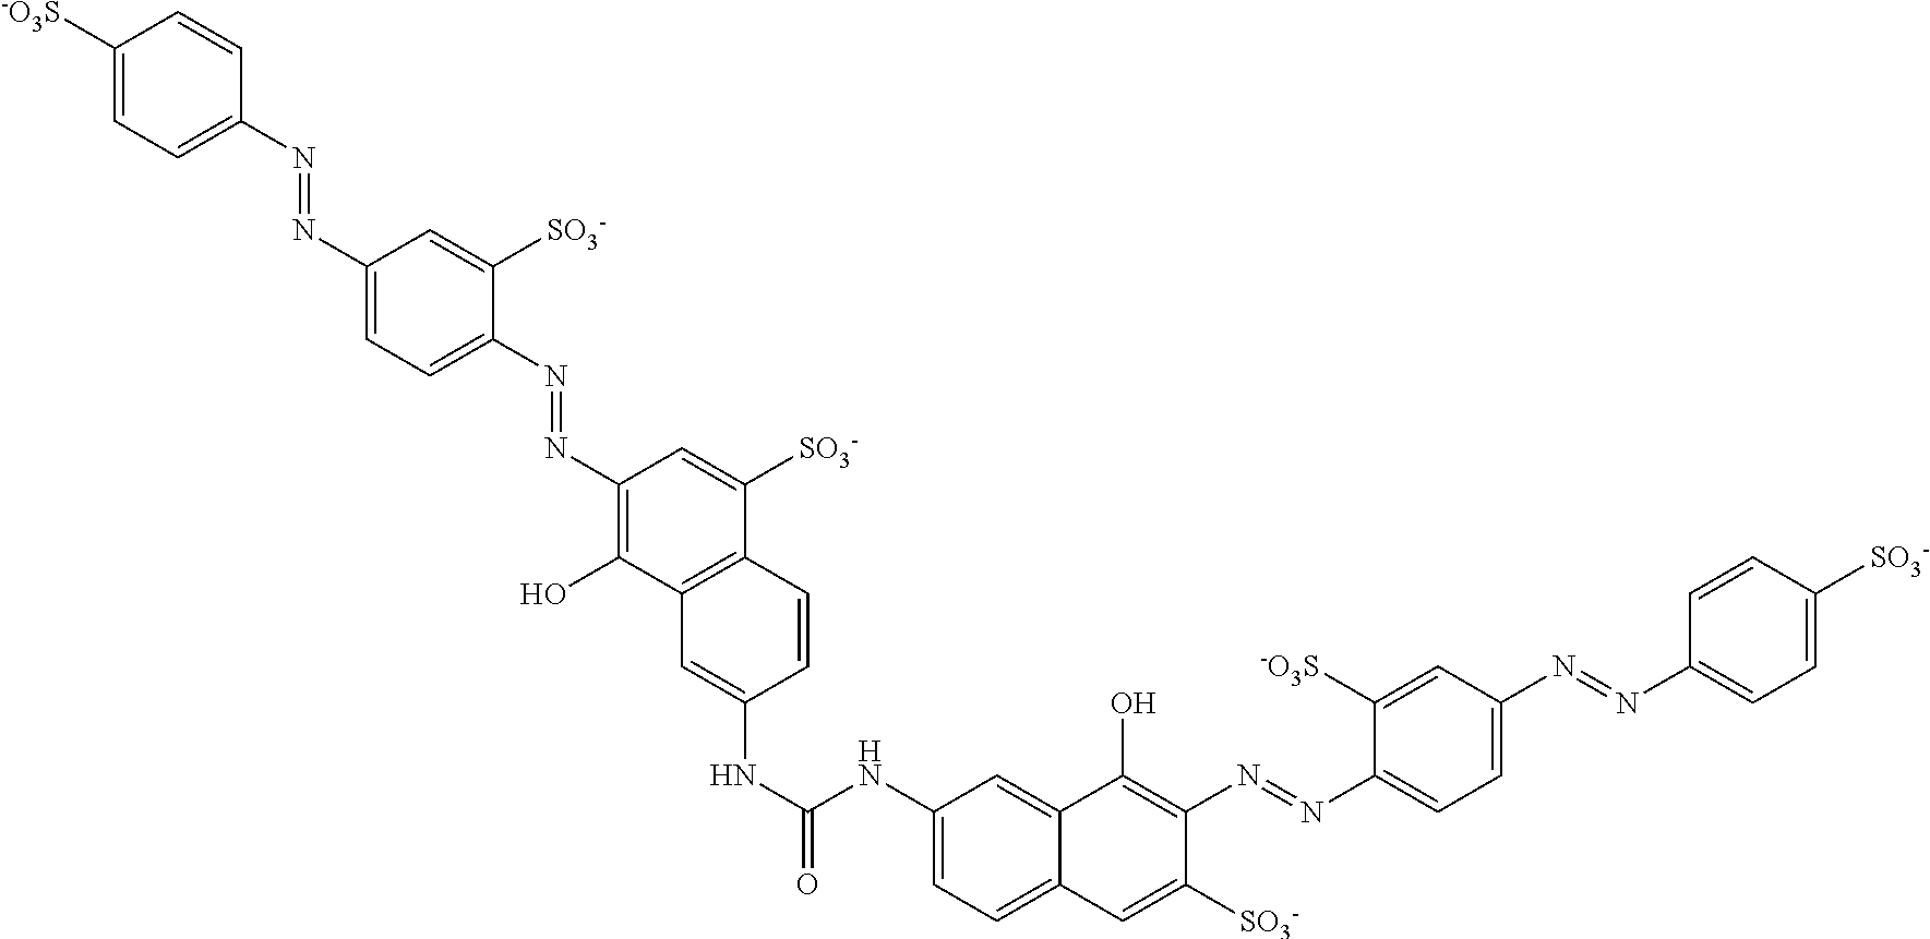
C1([-O3S])=CC=C(N=NC2=CC=C(N=NC3=C(O)C4=C(C([SO3-])=C3)C=CC(NC(=O)NC3=CC=C5C(=C3)C(O)=C(N=NC3=CC=C(N=NC6=CC=C([SO3-])C=C6)C=C3[-O3S])C([SO3-])=C5)=C4)C([SO3-])=C2)C=C1
